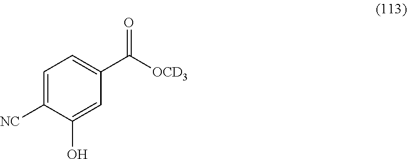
C1=C([NC])C(O)=CC(C([OCD3])=O)=C1
